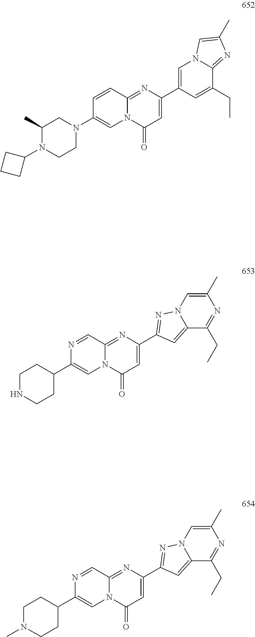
C1(C2=CN3C(=NC(C)=C3)C(CC)=C2)=CC(=O)N2C(=N1)C=CC(N1CC(C)N(C3CCC3)CC1)=C2.C1(C2=NN3C(=C2)C(CC)=NC(C)=C3)=CC(=O)N2C(=N1)C=NC(C1CCNCC1)=C2.C1(C2=NN3C(=C2)C(CC)=NC(C)=C3)=CC(=O)N2C(=N1)C=NC(C1CCN(C)CC1)=C2
